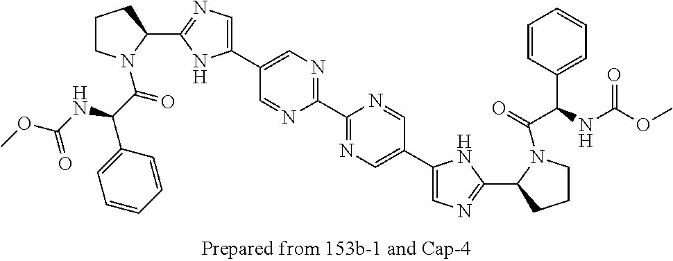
C1(C2=CN=C(C3=NC=C(C4=CN=C(C5CCCN5C(=O)C(C5=CC=CC=C5)NC(OC)=O)N4)C=N3)N=C2)=CN=C(C2CCCN2C(C(C2=CC=CC=C2)NC(OC)=O)=O)N1
